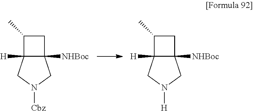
C12([NHBoc])C([H])(CN([Cbz])C1)C(C)C2.C12([NHBoc])C([H])(CN([H])C1)C(C)C2
